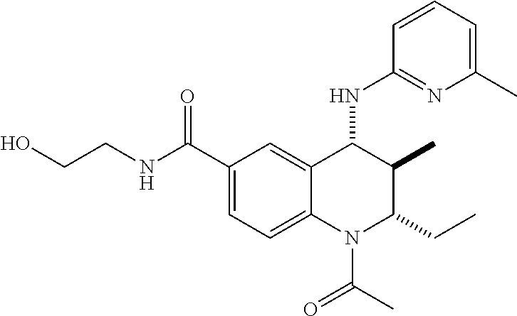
C(C1=CC=C2C(=C1)C(NC1=NC(C)=CC=C1)C(C)C(CC)N2C(=O)C)(=O)NCCO
